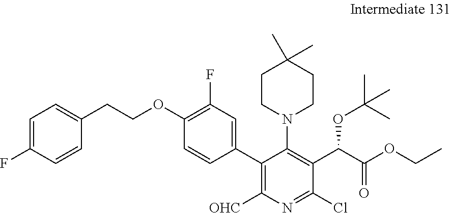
C1=C(F)C=CC(CCOC2=C(F)C=C(C3=C([OHC])N=C(Cl)C(C(C(OCC)=O)OC(C)(C)C)=C3N3CCC(C)(C)CC3)C=C2)=C1
